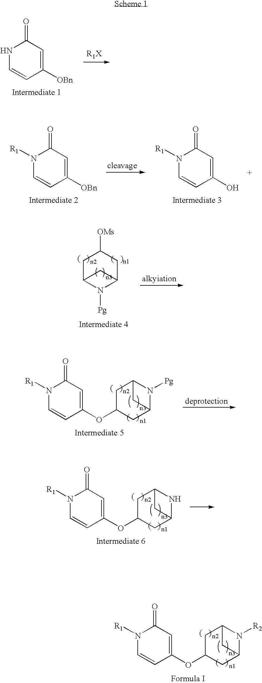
N1C=CC([OBn])=CC1=O.N1([R1])C=CC([OBn])=CC1=O.N1([R1])C=CC(O)=CC1=O.C1C2N([Pg])C(CC1[OMs])C2.N1([R1])C=CC(OC2CC3N([Pg])C(C2)C3)=CC1=O.N1([R1])C=CC(OC2CC3NC(C2)C3)=CC1=O.N1([R1])C=CC(OC2CC3N([R2])C(C2)C3)=CC1=O
